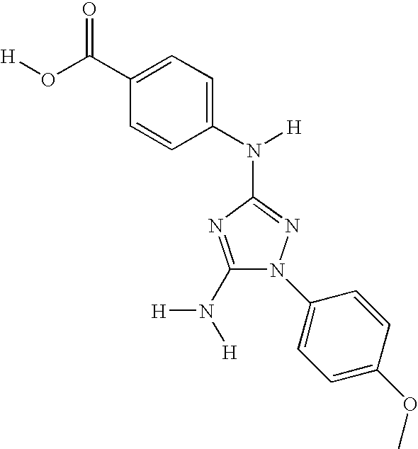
C1(N([H])[H])=NC(N(C2=CC=C(C(=O)O[H])C=C2)[H])=NN1C1=CC=C(OC)C=C1
